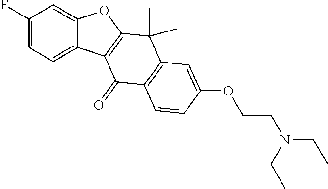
C1(F)=CC=C2C(=C1)OC1=C2C(=O)C2=C(C1(C)C)C=C(OCCN(CC)CC)C=C2
